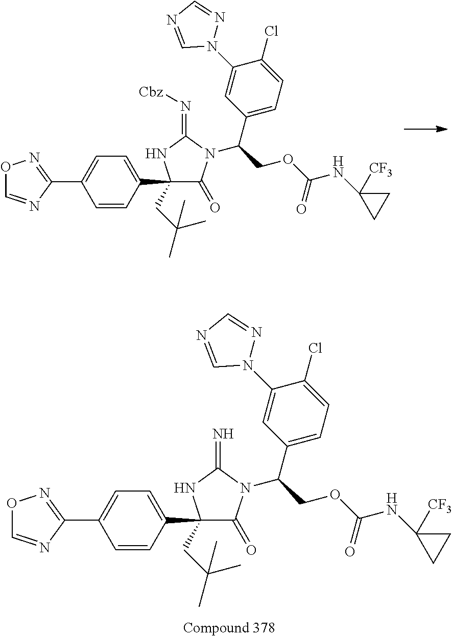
C1(CC(C)(C)C)(C2=CC=C(C3=NOC=N3)C=C2)C(=O)N(C(COC(NC2([CF3])CC2)=O)C2=CC=C(Cl)C(N3N=CN=C3)=C2)C(=N)N1.C1(CC(C)(C)C)(C2=CC=C(C3=NOC=N3)C=C2)C(=O)N(C(COC(NC2([CF3])CC2)=O)C2=CC=C(Cl)C(N3N=CN=C3)=C2)C(=N[Cbz])N1
